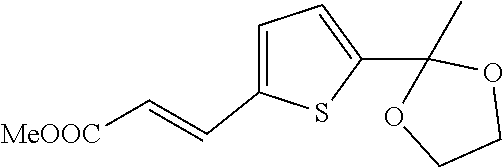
C1=C(C2(C)OCCO2)SC(C=C[MeOOC])=C1
